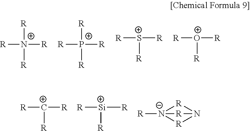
[R][N+]([R])([R])[R].[R][P+]([R])([R])[R].[R][S+]([R])[R].[R][O+]([R])[R].[R][C+]([R])[R].[R][Si]([R])[R].[R][N-]12[R]N([R]1)[R]2
